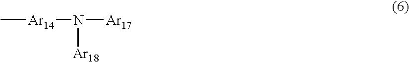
C[Ar14]N([Ar17])[Ar18]
